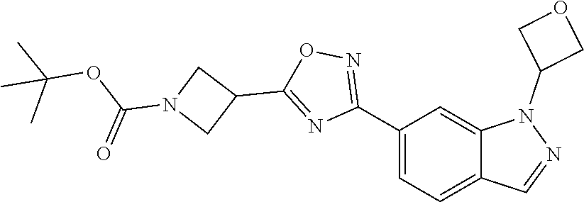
C12=CC=C(C3=NOC(C4CN(C(OC(C)(C)C)=O)C4)=N3)C=C1N(C1COC1)N=C2
